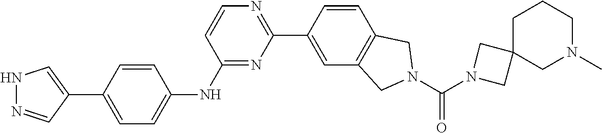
N1=C(NC2=CC=C(C3=CNN=C3)C=C2)C=CN=C1C1=CC2=C(C=C1)CN(C(=O)N1CC3(C1)CN(C)CCC3)C2
